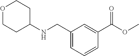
C1(CNC2CCOCC2)=CC=CC(C(OC)=O)=C1
